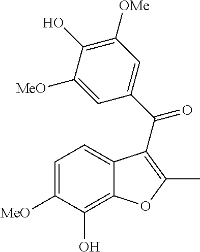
C12=C(O)C([MeO])=CC=C1C(C(C1=CC([OMe])=C(O)C([MeO])=C1)=O)=C(C)O2
